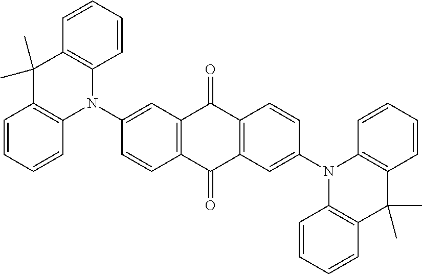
C1(C)(C)C2=C(N(C3=CC4=C(C=C3)C(=O)C3=C(C4=O)C=CC(N4C5=C(C(C)(C)C6=C4C=CC=C6)C=CC=C5)=C3)C3=C1C=CC=C3)C=CC=C2
